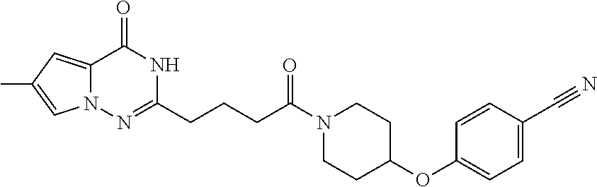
C12=CC(C)=CN1N=C(CCCC(N1CCC(OC3=CC=C(C#N)C=C3)CC1)=O)NC2=O
